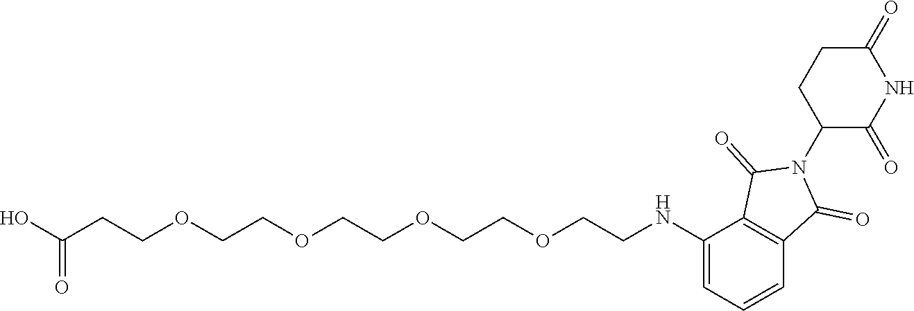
C(COCCC(O)=O)OCCOCCOCCNC1=CC=CC2=C1C(=O)N(C1C(=O)NC(=O)CC1)C2=O
